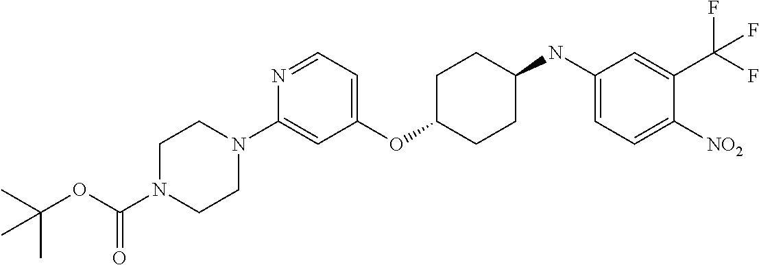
C1(OC2CCC(NC3=CC=C([NO2])C(C(F)(F)F)=C3)CC2)=CC=NC(N2CCN(C(OC(C)(C)C)=O)CC2)=C1
